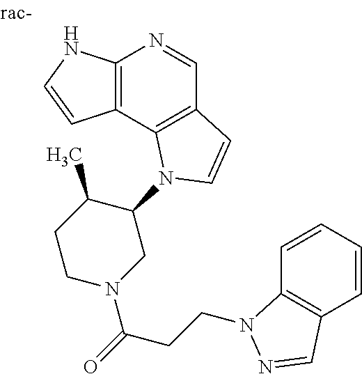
C12=C(C3=C(C=N1)C=CN3C1C(C)CCN(C(=O)CCN3C4=C(C=CC=C4)C=N3)C1)C=CN2
